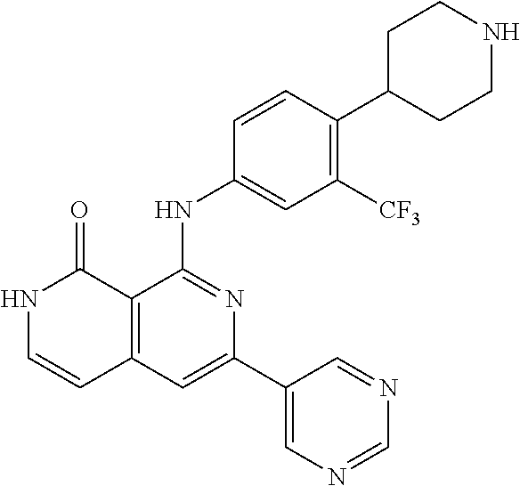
C1=CC(NC2=NC(C3=CN=CN=C3)=CC3=C2C(=O)NC=C3)=CC([CF3])=C1C1CCNCC1
